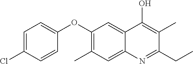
CC1=C(OC2=CC=C(Cl)C=C2)C=C2C(=C1)N=C(CC)C(C)=C2O
